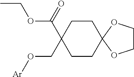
[Ar]OCC1(C(=O)OCC)CCC2(CC1)OCCO2
